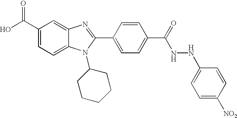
OC(C1=CC=C2C(=C1)N=C(C1=CC=C(C(=O)NNC3=CC=C([NO2])C=C3)C=C1)N2C1CCCCC1)=O
